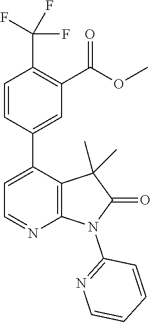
C1=CC(C2=CC=NC3=C2C(C)(C)C(=O)N3C2=NC=CC=C2)=CC(C(OC)=O)=C1C(F)(F)F
